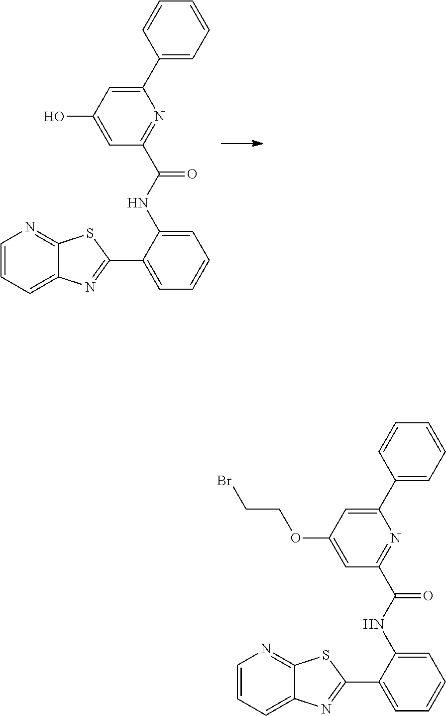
C1(C2=CC=CC=C2)=CC(O)=CC(C(NC2=CC=CC=C2C2=NC3=CC=CN=C3S2)=O)=N1.C1(C2=CC=CC=C2)=CC(OCCBr)=CC(C(NC2=CC=CC=C2C2=NC3=CC=CN=C3S2)=O)=N1
